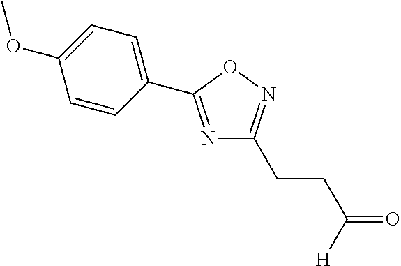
N1=C(C2=CC=C(OC)C=C2)ON=C1CCC(=O)[H]
